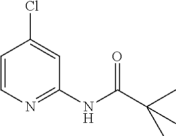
C1=CN=C(NC(C(C)(C)C)=O)C=C1Cl
